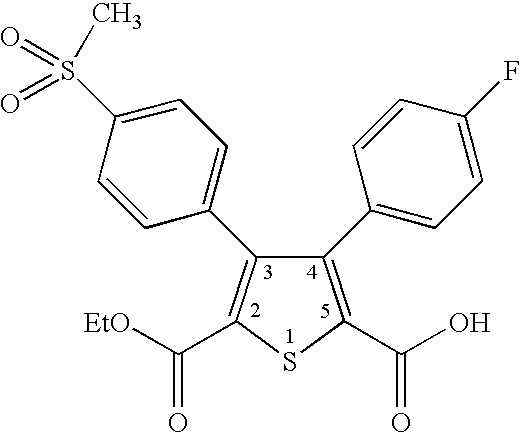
C1(C([EtO])=O)=C(C2=CC=C(S(C)(=O)=O)C=C2)C(C2=CC=C(F)C=C2)=C(C(O)=O)S1
